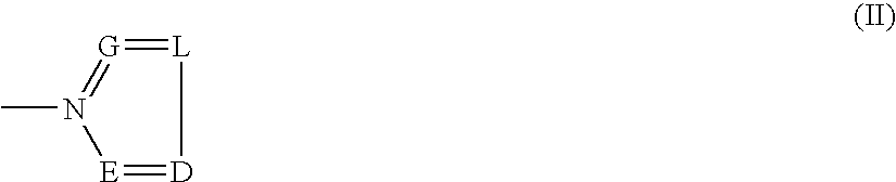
CN1=[G]=[L][D]=[E]1
